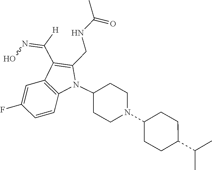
N1(C2CCN(C3CCC(C(C)C)CC3)CC2)C(CNC(C)=O)=C(C([H])=NO)C2=C1C=CC(F)=C2
